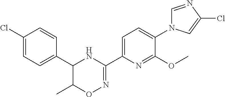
C1(C2=CC=C(N3C=NC(Cl)=C3)C(OC)=N2)=NOC(C)C(C2=CC=C(Cl)C=C2)N1
